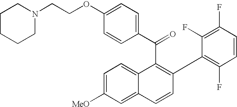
C(C1=C(C2=C(F)C=CC(F)=C2F)C=CC2=CC([MeO])=CC=C12)(C1=CC=C(OCCN2CCCCC2)C=C1)=O
